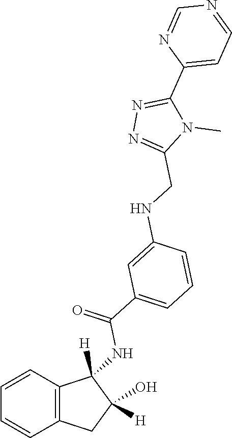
C1(C(=O)NC2([H])C3=C(CC2([H])O)C=CC=C3)=CC=CC(NCC2=NN=C(C3=CC=NC=N3)N2C)=C1
